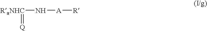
[RaNHC](N[A][R])=[Q]
